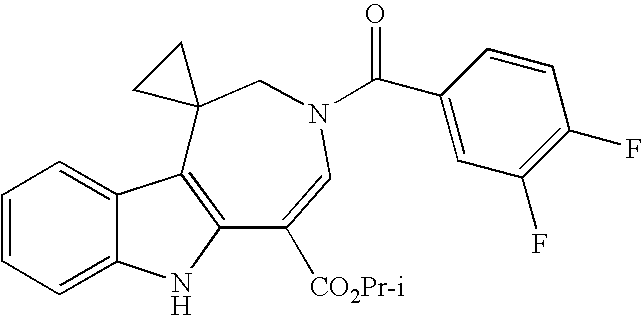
C1=CC=C2C(=C1)C1=C(N2)C([CO2Pr-i])=CN(C(=O)C2=CC(F)=C(F)C=C2)CC12CC2
